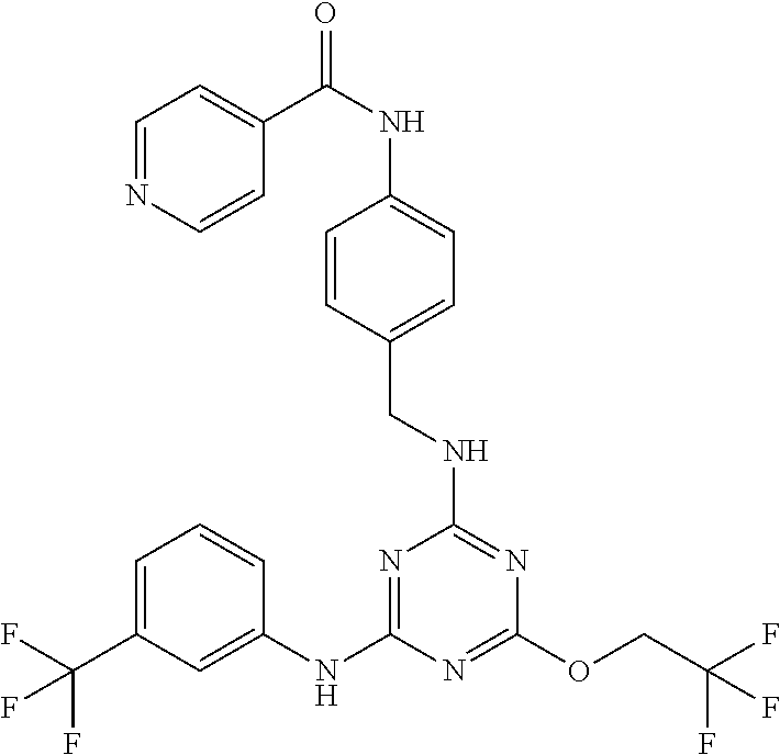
C1=C(C(F)(F)F)C=C(NC2=NC(NCC3=CC=C(NC(C4=CC=NC=C4)=O)C=C3)=NC(OCC(F)(F)F)=N2)C=C1
